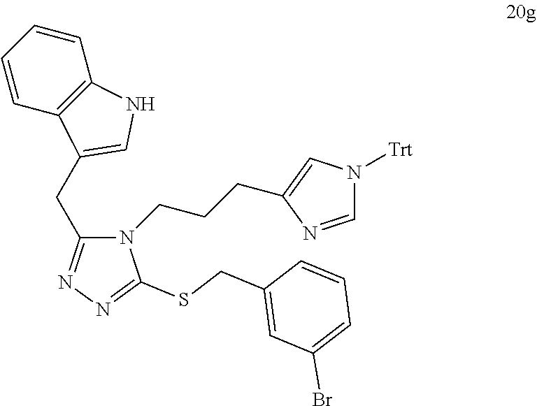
C1(CC2=CNC3=C2C=CC=C3)=NN=C(SCC2=CC(Br)=CC=C2)N1CCCC1=CN([Trt])C=N1
